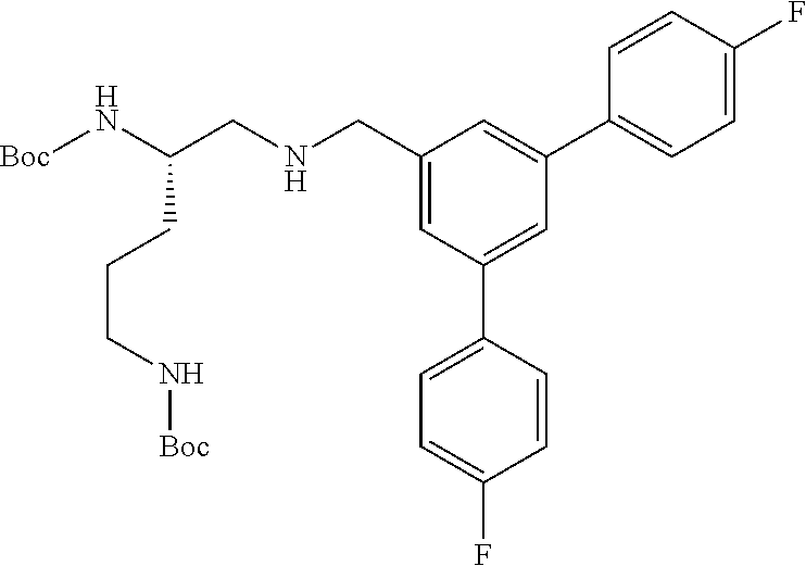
C1=C(F)C=CC(C2=CC(CNCC(N[Boc])CCCN[Boc])=CC(C3=CC=C(F)C=C3)=C2)=C1
